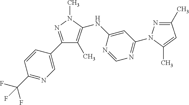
C1(C2=CN=C(C(F)(F)F)C=C2)=NN(C)C(NC2=CC(N3N=C(C)C=C3C)=NC=N2)=C1C
